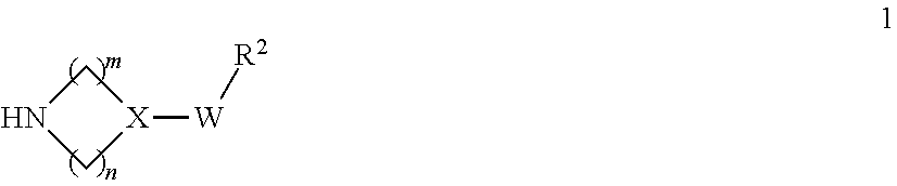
C1NC[X]1[W][R2]
